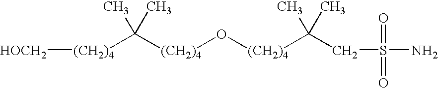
[(CH2)4]([HOCH2])C([(CH2)4]O[(CH2)4]C(C)(C)CS(N)(=O)=O)(C)C
